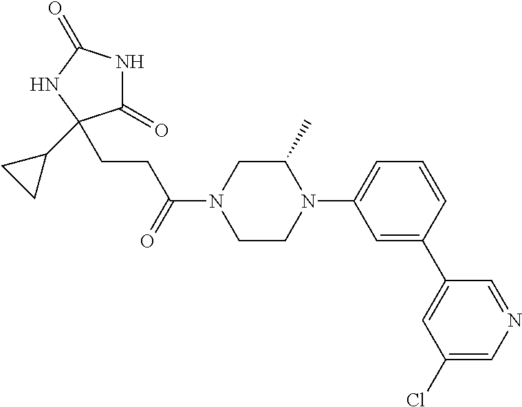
C1(=O)NC(=O)NC1(C1CC1)CCC(N1CCN(C2=CC=CC(C3=CC(Cl)=CN=C3)=C2)C(C)C1)=O
